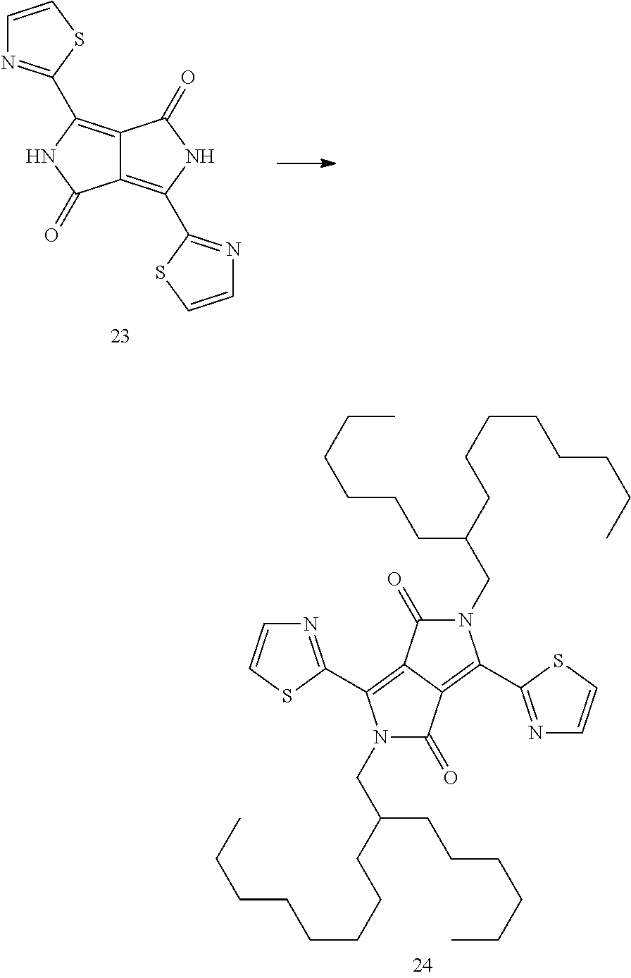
N1(CC(CCCCCCCC)CCCCCC)C(=O)C2=C(C3=NC=CS3)N(CC(CCCCCCCC)CCCCCC)C(=O)C2=C1C1=NC=CS1.C12=C(C3=NC=CS3)NC(=O)C1=C(C1=NC=CS1)NC2=O
